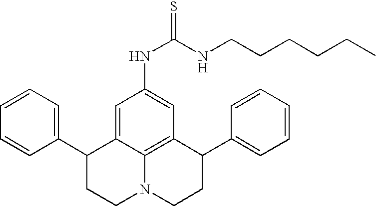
C1=CC=C(C2CCN3C4=C(C(C5=CC=CC=C5)CC3)C=C(NC(=S)NCCCCCC)C=C24)C=C1
